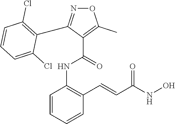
C1=CC=CC(C=CC(NO)=O)=C1NC(=O)C1=C(C)ON=C1C1=C(Cl)C=CC=C1Cl
